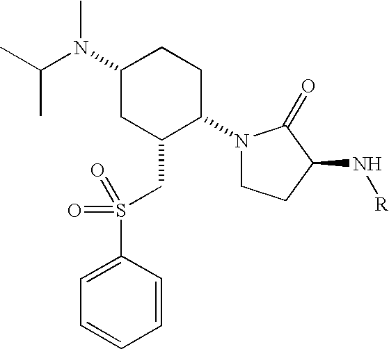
N1(C2CCC(N(C(C)C)C)CC2CS(=O)(C2=CC=CC=C2)=O)CCC(N[R])C1=O
